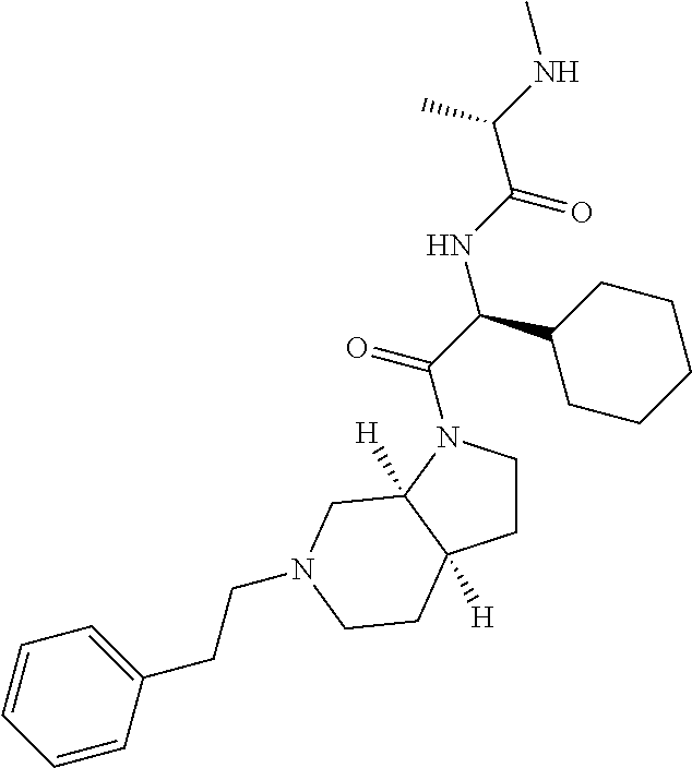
C(C(C1CCCCC1)NC(C(NC)C)=O)(=O)N1CCC2([H])C1([H])CN(CCC1=CC=CC=C1)CC2
